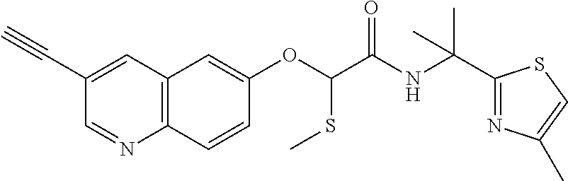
C1(C#C)=CC2=C(N=C1)C=CC(OC(SC)C(=O)NC(C1=NC(C)=CS1)(C)C)=C2
